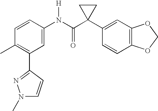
C1=CC(N(C(C2(C3=CC4=C(C=C3)OCO4)CC2)=O)[H])=CC(C2=NN(C)C=C2)=C1C
